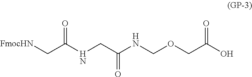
[FmocHN]CC(NCC(NCOCC(O)=O)=O)=O
